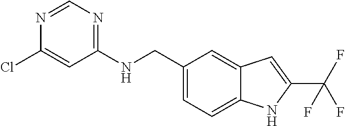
C1(NCC2=CC=C3C(=C2)C=C(C(F)(F)F)N3)=NC=NC(Cl)=C1
